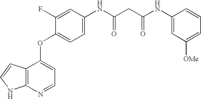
C1=CC2=C(N1)N=CC=C2OC1=CC=C(NC(CC(NC2=CC([OMe])=CC=C2)=O)=O)C=C1F
